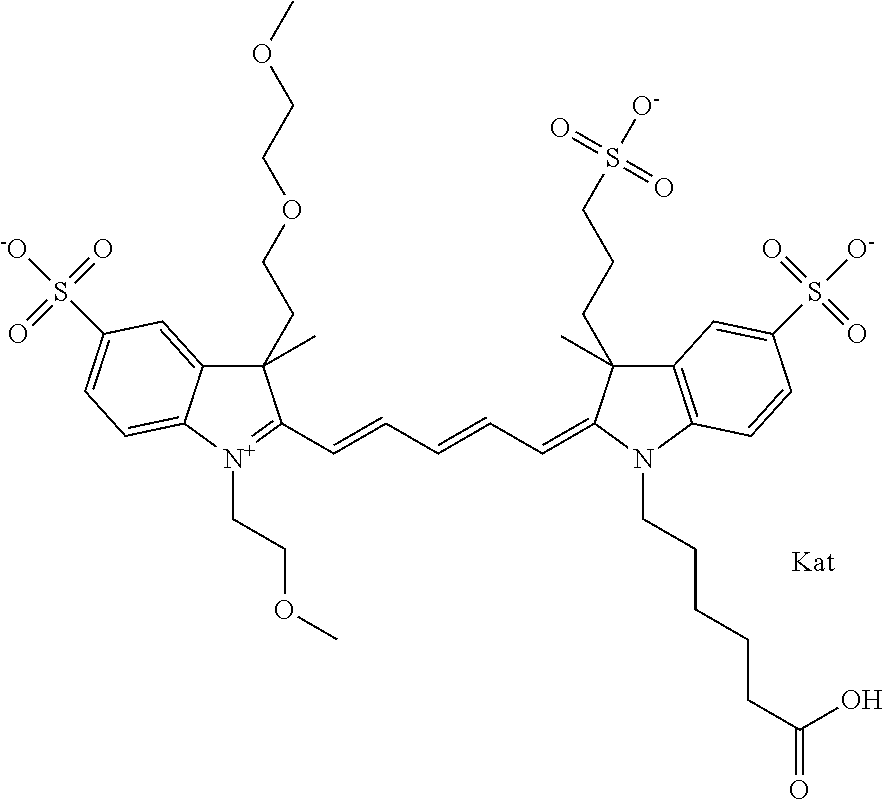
C12=CC(S(=O)([-O])=O)=CC=C1[N+](CCOC)=C(C=CC=CC=C1N(CCCCCC(=O)O)C3=C(C=C(S(=O)([O-])=O)C=C3)C1(CCCS([O-])(=O)=O)C)C2(C)CCOCCOC
